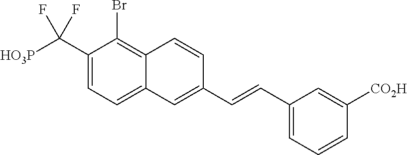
C1(C([HO3P])(F)F)=CC=C2C(=C1Br)C=CC(C=CC1=CC=CC([CO2H])=C1)=C2
